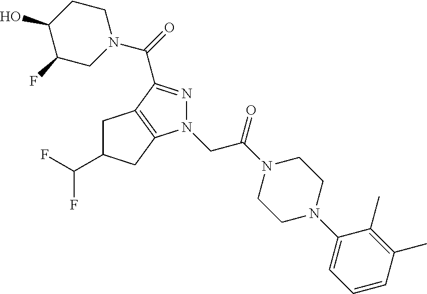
C(N1CC(F)C(O)CC1)(=O)C1=NN(CC(N2CCN(C3=CC=CC(C)=C3C)CC2)=O)C2=C1CC(C(F)F)C2
